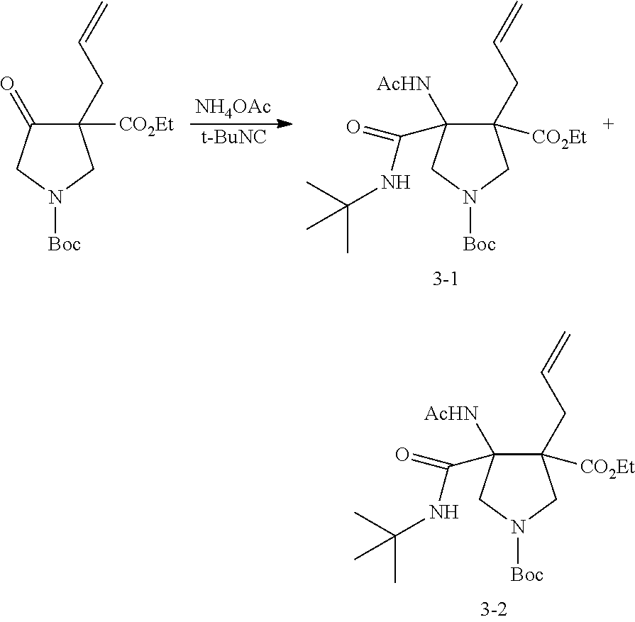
C1(CC=C)([CO2Et])C(=O)CN([Boc])C1.C1([CO2Et])(CC=C)C([AcHN])(C(=O)NC(C)(C)C)CN([Boc])C1.[NH4OAc].[t-BuNC].C1([CO2Et])(CC=C)C([AcHN])(C(=O)NC(C)(C)C)CN([Boc])C1
